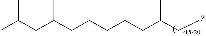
C(C(CCCCCC(C[Z])C)C)C(C)C
